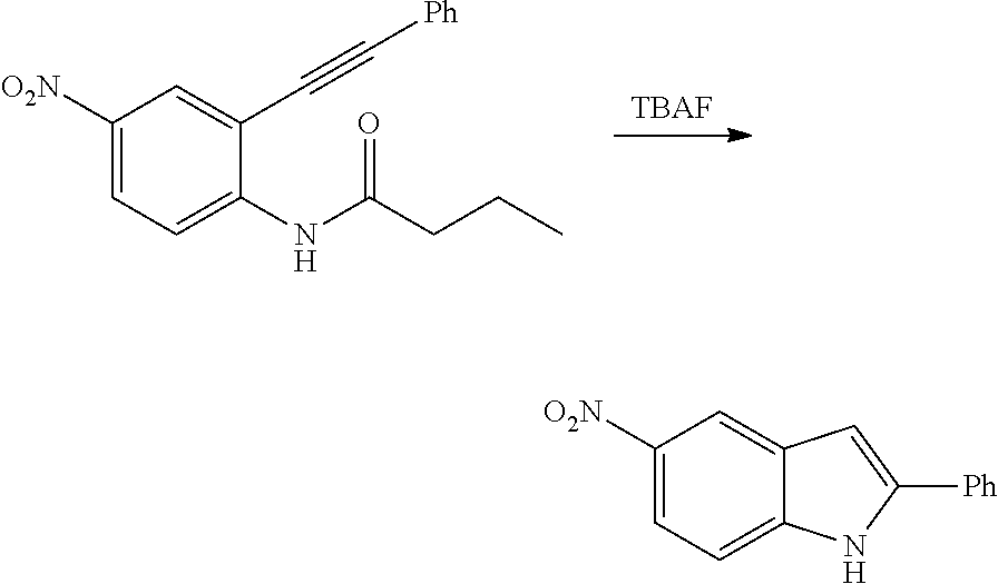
[TBAF].C1([O2N])=CC=C(NC(CCC)=O)C(C#C[Ph])=C1.C1([O2N])=CC=C2C(=C1)C=C([Ph])N2
